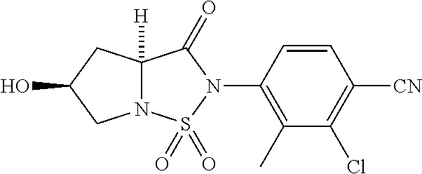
N12C([H])(CC(O)C1)C(=O)N(C1=C(C)C(Cl)=C([CN])C=C1)S2(=O)=O
